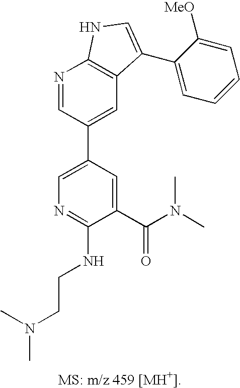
N1=CC(C2=CN=C(NCCN(C)C)C(C(N(C)C)=O)=C2)=CC2=C1NC=C2C1=CC=CC=C1[MeO]
